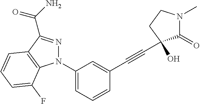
C1(N2N=C(C(=O)N)C3=C2C(F)=CC=C3)=CC=CC(C#CC2(O)C(=O)N(C)CC2)=C1
